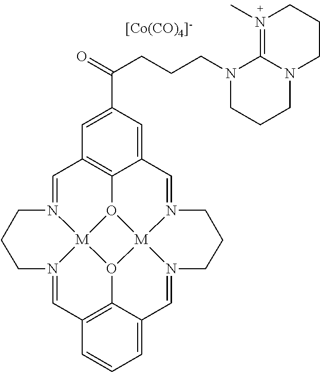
C1=N2[M]34O5C6=C1C=C(C(=O)CCCN1CCCN7C1=N(C)CCC7)C=C6C=N1[M]56O3C3=C(C=N4CCC2)C=CC=C3C=N6CCC1.[[Co(CO)4]-]
